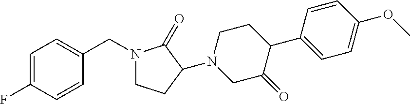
C1=C(F)C=CC(CN2CCC(N3CC(=O)C(C4=CC=C(OC)C=C4)CC3)C2=O)=C1
